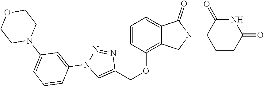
C1=CC(OCC2=CN(C3=CC(N4CCOCC4)=CC=C3)N=N2)=C2C(=C1)C(=O)N(C1CCC(=O)NC1=O)C2
